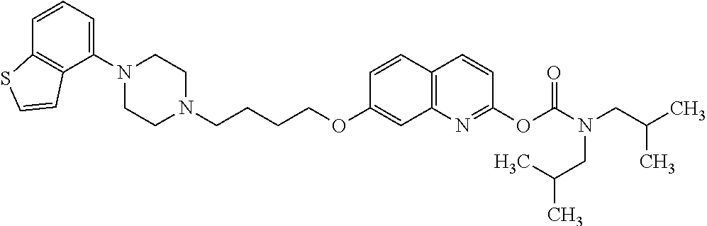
C1N(C2=CC=CC3=C2C=CS3)CCN(CCCCOC2=CC3=C(C=C2)C=CC(OC(N(CC(C)C)CC(C)C)=O)=N3)C1
